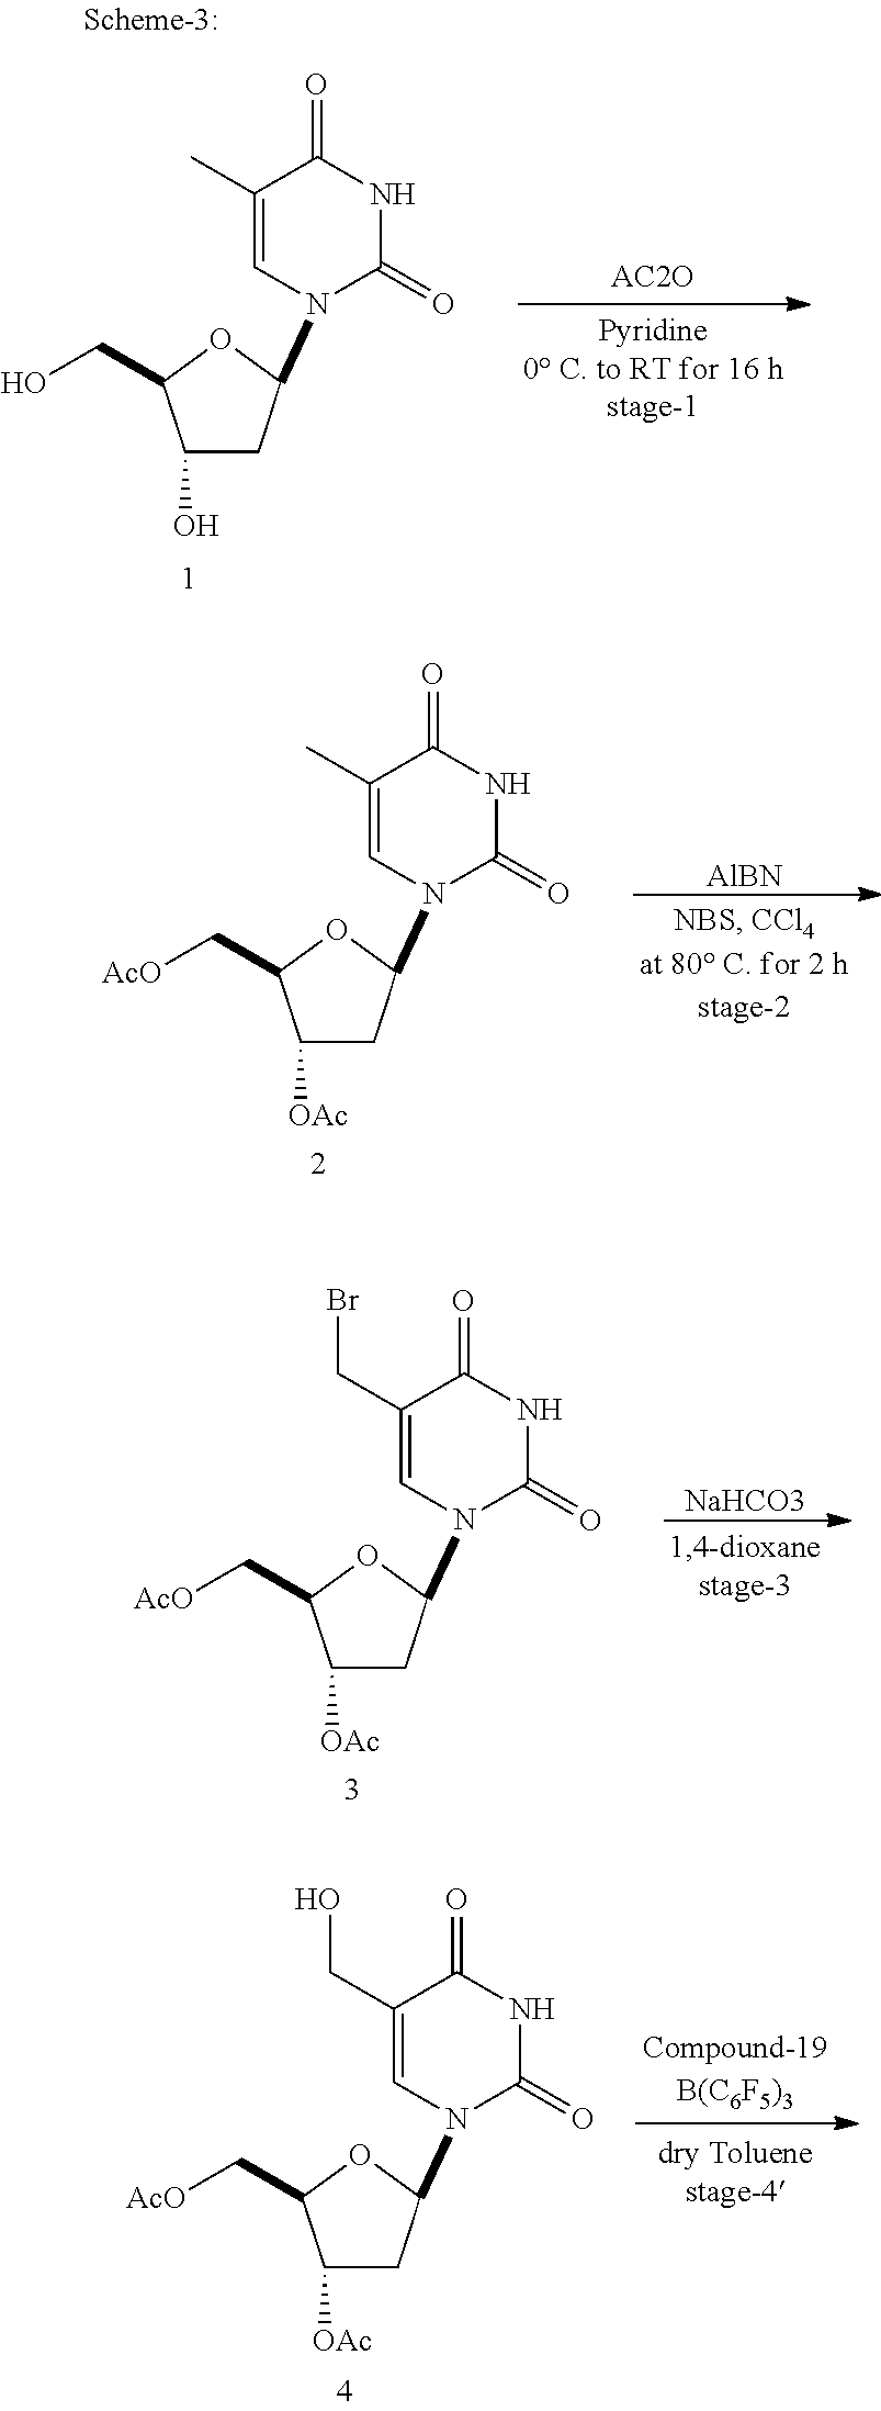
C1(C)=CN(C2CC(O)C(CO)O2)C(=O)NC1=O.[AlBN].C1(C)=CN(C2CC([OAc])C(C[AcO])O2)C(=O)NC1=O.[NaHCO3].C1(CBr)=CN(C2CC([OAc])C(C[AcO])O2)C(=O)NC1=O.C1(CO)=CN(C2CC([OAc])C(C[AcO])O2)C(=O)NC1=O
